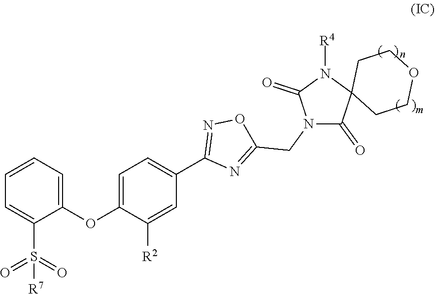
C1(C2=CC=C(OC3=CC=CC=C3S(=O)([R7])=O)C([R2])=C2)=NOC(CN2C(=O)C3(N([R4])C2=O)CCOCC3)=N1
